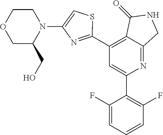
C1(C2=NC(N3CCOCC3CO)=CS2)=C2C(=NC(C3=C(F)C=CC=C3F)=C1)CNC2=O
